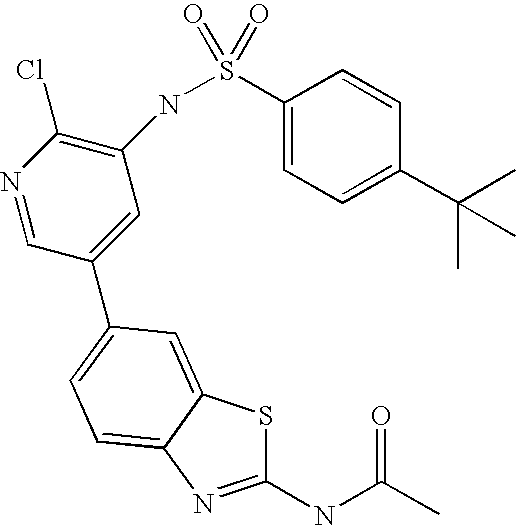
C1(NC(C)=O)=NC2=CC=C(C3=CC(NS(C4=CC=C(C(C)(C)C)C=C4)(=O)=O)=C(Cl)N=C3)C=C2S1
